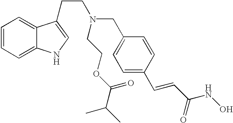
C1=CC(C=CC(NO)=O)=CC=C1CN(CCC1=CNC2=CC=CC=C21)CCOC(=O)C(C)C
